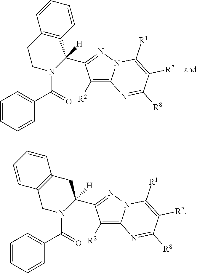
N12C(=C([R2])C(C3([H])C4=C(CCN3C(=O)C3=CC=CC=C3)C=CC=C4)=N1)N=C([R8])C([R7])=C2[R1].N12C(=C([R2])C(C3([H])CC4=C(CN3C(=O)C3=CC=CC=C3)C=CC=C4)=N1)N=C([R8])C([R7])=C2[R1]
